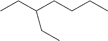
CCC(CCCC)CC
